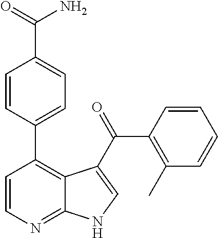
C1=CN=C2C(=C1C1=CC=C(C(=O)N)C=C1)C(C(=O)C1=C(C)C=CC=C1)=CN2
